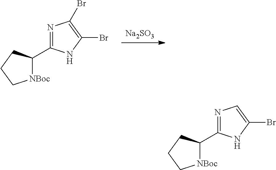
[Na2SO3].[NBoc]1C(C2=NC(Br)=C(Br)N2)CCC1.[NBoc]1C(C2=NC=C(Br)N2)CCC1
